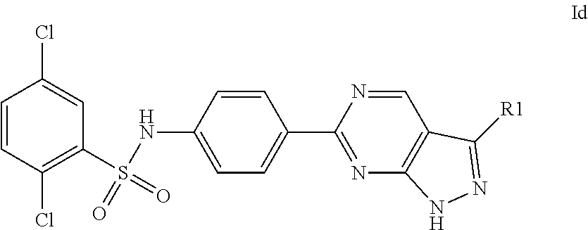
C1=CC(Cl)=C(S(NC2=CC=C(C3=NC4=C(C=N3)C([R1])=NN4)C=C2)(=O)=O)C=C1Cl
